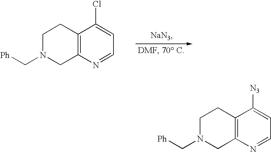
C12=C(N=CC=C1Cl)CN(C[Ph])CC2.C12=C(N=CC=C1[N3])CN(C[Ph])CC2
